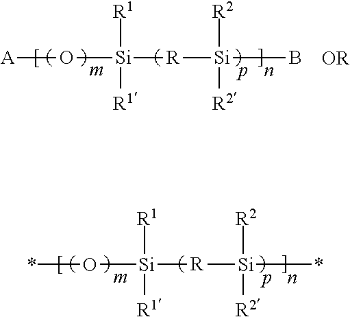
[A]O[Si]([R1])([R1])[R][Si]([R2])([R2])B.*O[Si]([R1])([R1])[R][Si]([R2])([R2])*
